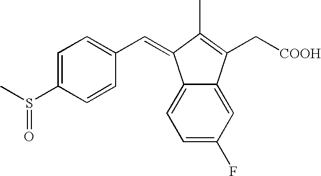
C1=C(S(C)=O)C=CC(C=C2C3=CC=C(F)C=C3C(C[COOH])=C2C)=C1
